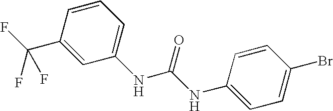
C1(C(F)(F)F)=CC(NC(=O)NC2=CC=C(Br)C=C2)=CC=C1
